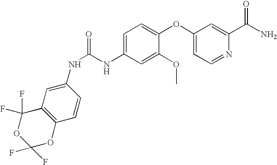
C12=C(C=C(NC(=O)NC3=CC=C(OC4=CC=NC(C(N)=O)=C4)C(OC)=C3)C=C1)C(F)(F)OC(F)(F)O2
